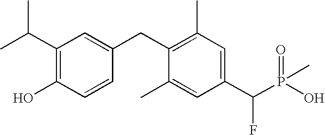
C1(C(C)C)=C(O)C=CC(CC2=C(C)C=C(C(P(O)(=O)C)F)C=C2C)=C1
